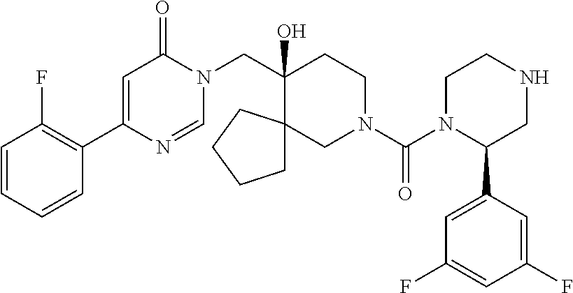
C1(C2=C(F)C=CC=C2)=CC(=O)N(CC2(O)CCN(C(=O)N3C(C4=CC(F)=CC(F)=C4)CNCC3)CC23CCCC3)C=N1
